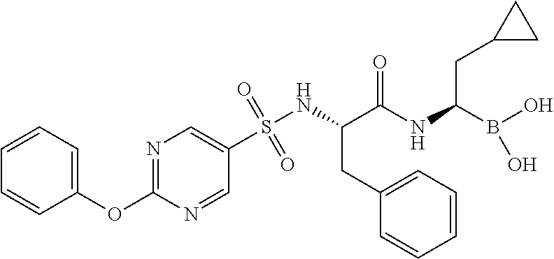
O=S(NC(C(NC(B(O)O)CC1CC1)=O)CC1=CC=CC=C1)(=O)C1=CN=C(OC2=CC=CC=C2)N=C1
